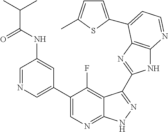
C1=NC=C(C2=CN=C3C(=C2F)C(C2=NC4=C(N2)N=CC=C4C2=CC=C(C)S2)=NN3)C=C1NC(C(C)C)=O
